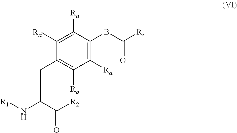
C1([Ra])=C([Ra])C(CC(N[R1])C([R2])=O)=C([Ra])C([Ra])=C1BC([R])=O
